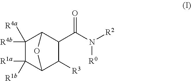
C1([R4b])([R4a])C([R1a])([R1b])C2C([R3])C(C(=O)N([R0])[R2])C1O2
